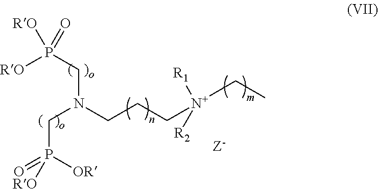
N(CCC[N+]([R2])([R1])CC)(CP(=O)([OR])[RO])CP([RO])(=O)[RO]
